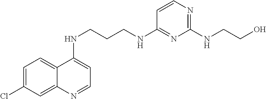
C12=CC=C(Cl)C=C1N=CC=C2NCCCNC1=NC(NCCO)=NC=C1
